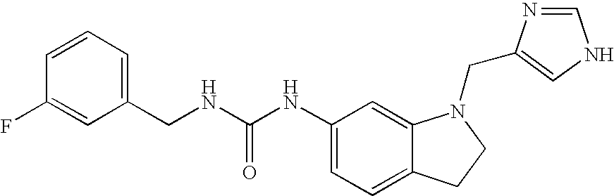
C1(NC(NCC2=CC=CC(F)=C2)=O)=CC=C2C(=C1)N(CC1=CNC=N1)CC2
